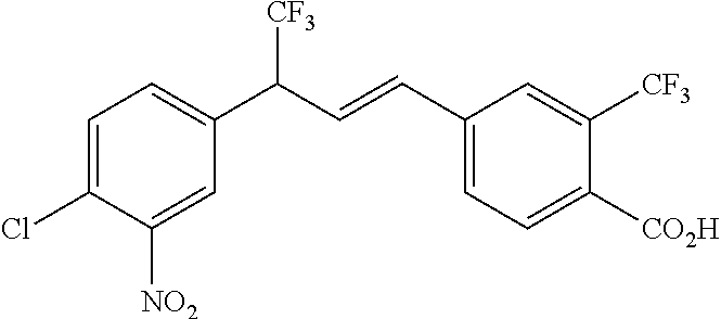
[CO2H]C1=CC=C(C=CC(C2=CC=C(Cl)C([NO2])=C2)[CF3])C=C1[CF3]
